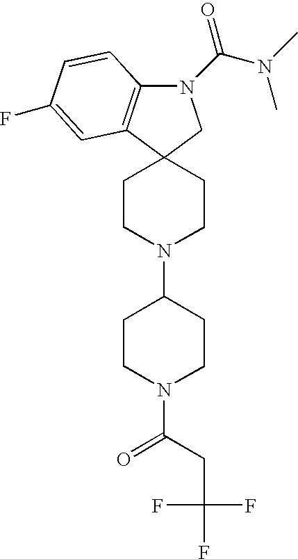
N1(C(N(C)C)=O)C2=C(C3(C1)CCN(C1CCN(C(CC(F)(F)F)=O)CC1)CC3)C=C(F)C=C2
